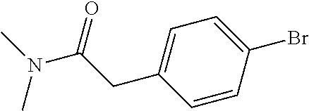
C1=CC(Br)=CC=C1CC(N(C)C)=O
